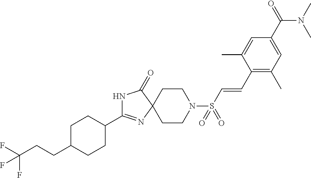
C1C(CCC(F)(F)F)CCC(C2=NC3(C(=O)N2)CCN(S(C=CC2=C(C)C=C(C(=O)N(C)C)C=C2C)(=O)=O)CC3)C1
